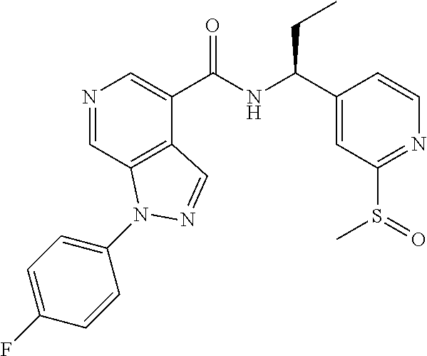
N1=CC2=C(C(C(NC(C3=CC(S(C)=O)=NC=C3)CC)=O)=C1)C=NN2C1=CC=C(F)C=C1
